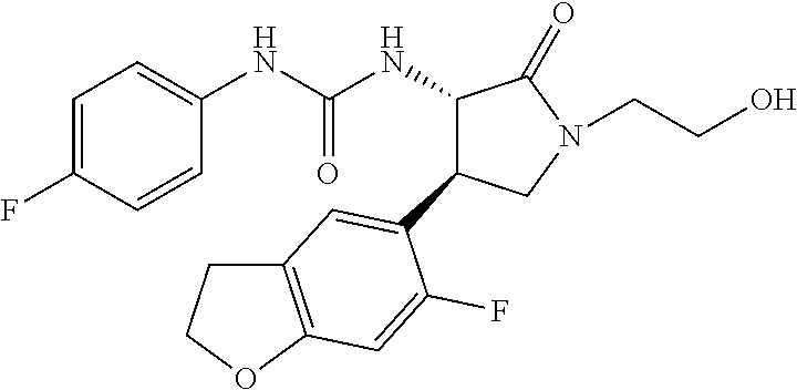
C1=C(F)C=CC(NC(NC2C(C3=CC4=C(OCC4)C=C3F)CN(CCO)C2=O)=O)=C1
